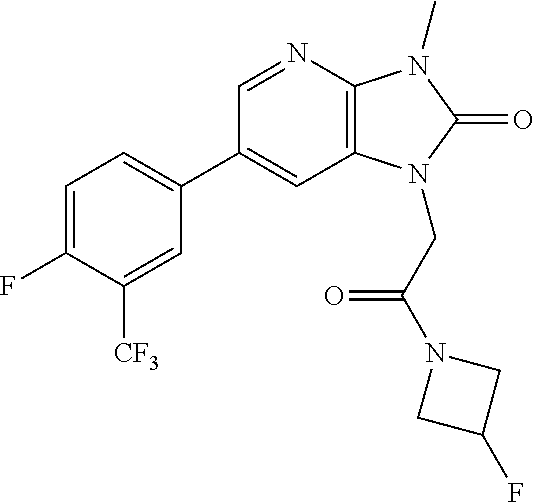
C1(C2=CC=C(F)C([CF3])=C2)=CC2=C(N=C1)N(C)C(=O)N2CC(N1CC(F)C1)=O
